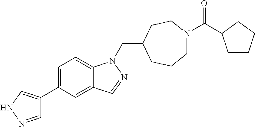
C1=NNC=C1C1=CC=C2C(=C1)C=NN2CC1CCN(C(=O)C2CCCC2)CCC1
